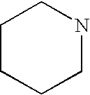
C1CCCNC1
